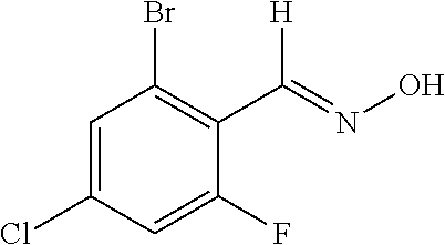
C1=C(Cl)C=C(F)C(C([H])=NO)=C1Br
